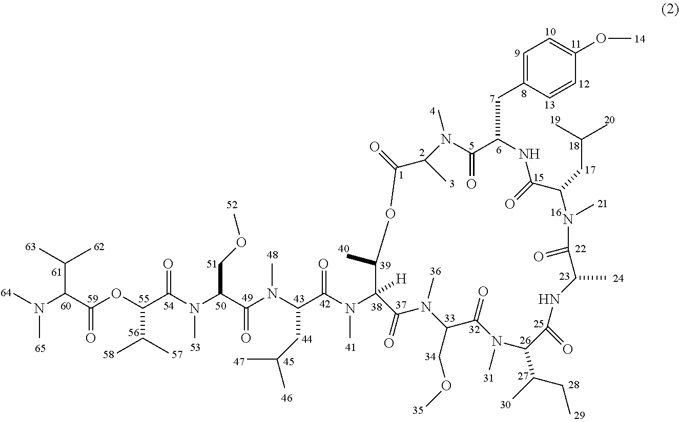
N(C(C(N(C(C(N(C(C(OC(C(N(C)C)C(C)C)=O)C(C)C)=O)C)COC)=O)C)CC(C)C)=O)(C)C1([H])C(C)OC(=O)C(C)N(C)C(=O)C(CC2=CC=C(OC)C=C2)NC(=O)C(CC(C)C)N(C)C(=O)C(C)NC(=O)C(C(CC)C)N(C)C(=O)C(COC)N(C)C1=O
